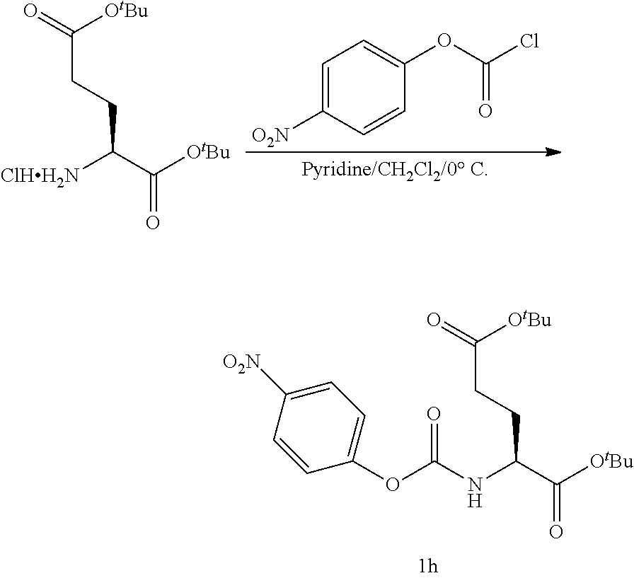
C(C(C([OtBu])=O)[ClHH2N])CC(=O)[OtBu].C1=C([O2N])C=CC(OC(Cl)=O)=C1.C(C(C([OtBu])=O)NC(OC1=CC=C([O2N])C=C1)=O)CC(=O)[OtBu]
